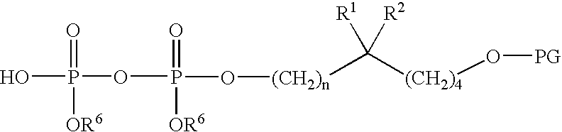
[(CH2)n](C([(CH2)4]O[PG])([R1])[R2])OP(=O)([OR6])OP(O)(=O)[OR6]
